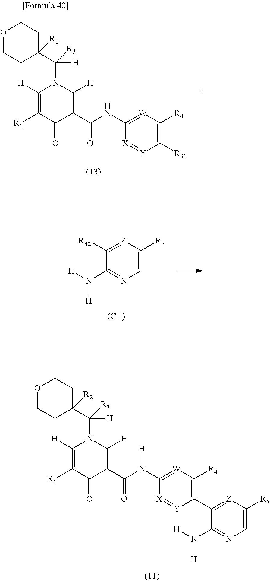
C1(N([H])[H])=NC=C([R5])[Z]=C1C1=C([R4])[W]=C(N(C(C2=C([H])N(C(C3([R2])CCOCC3)([R3])[H])C([H])=C([R1])C2=O)=O)[H])[X]=[Y]1.[R31]C1=C([R4])[W]=C(NC(C2=C([H])N(C(C3([R2])CCOCC3)([R3])[H])C([H])=C([R1])C2=O)=O)[X]=[Y]1.C1(N([H])[H])=NC=C([R5])[Z]=C1[R32].[(C-I)]
